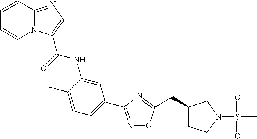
C1=CC2=NC=C(C(=O)NC3=CC(C4=NOC(CC5CCN(S(C)(=O)=O)C5)=N4)=CC=C3C)N2C=C1
